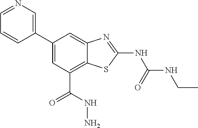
C1(C2=CN=CC=C2)=CC(C(=O)NN)=C2C(=C1)N=C(NC(=O)NCC)S2
